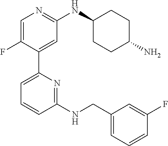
C1=C(F)C(C2=CC=CC(NCC3=CC=CC(F)=C3)=N2)=CC(NC2CCC(N)CC2)=N1
